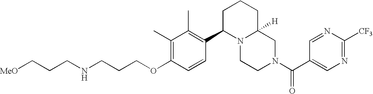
C(OC1=C(C)C(C)=C(C2N3C([H])(CN(C(=O)C4=CN=C([CF3])N=C4)CC3)CCC2)C=C1)CCNCCC[MeO]
